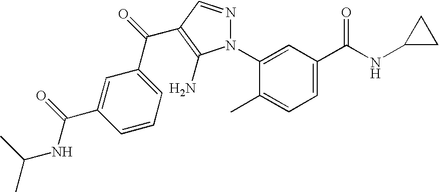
C1=C(C(NC2CC2)=O)C=C(N2N=CC(C(C3=CC=CC(C(=O)NC(C)C)=C3)=O)=C2N)C(C)=C1
